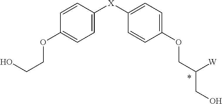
C1=CC([X]C2=CC=C(OCC([W])CO)C=C2)=CC=C1OCCO
